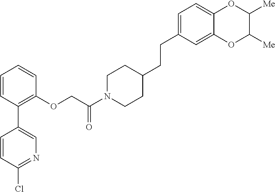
C1=CC(C2=CN=C(Cl)C=C2)=C(OCC(N2CCC(CCC3=CC=C4C(=C3)OC([Me])C([Me])O4)CC2)=O)C=C1
